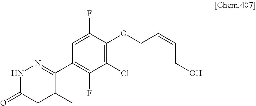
N1C(=O)CC(C)C(C2=C(F)C(Cl)=C(OCC=CCO)C(F)=C2)=N1
